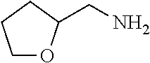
C1OC(CN)CC1
